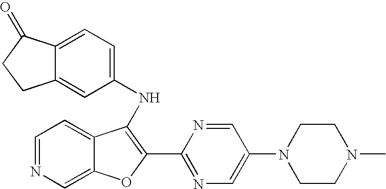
C12=CC=C(NC3=C(C4=NC=C(N5CCN(C)CC5)C=N4)OC4=CN=CC=C43)C=C1CCC2=O
